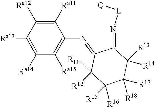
C1([Ra13])=C([Ra14])C([Ra15])=C(N=C2C(=N[L][Q])C([R13])([R14])C([R17])([R18])C([R15])([R16])C2([R12])[R11])C([Ra11])=C1[Ra12]
